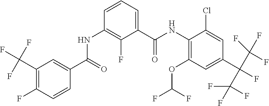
C1(OC(F)F)=C(NC(C2=CC=CC(NC(C3=CC(C(F)(F)F)=C(F)C=C3)=O)=C2F)=O)C(Cl)=CC(C(F)(C(F)(F)F)C(F)(F)F)=C1
